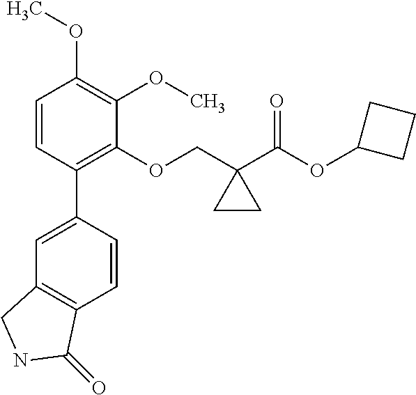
C1=CC(C2=CC3=C(C=C2)C(=O)NC3)=C(OCC2(C(OC3CCC3)=O)CC2)C(OC)=C1OC
